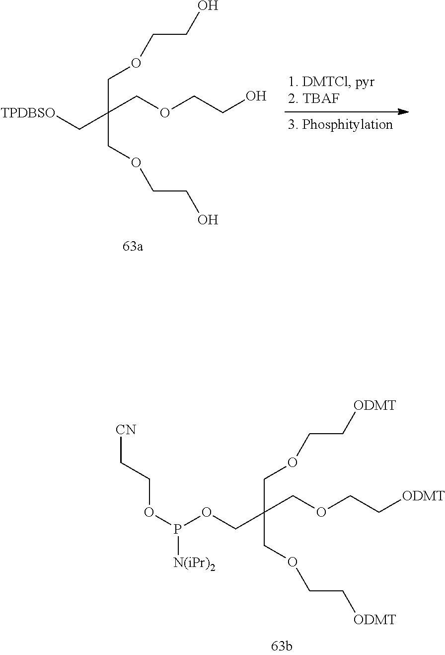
C(C(COCCO)(COCCO)COCCO)[TPDBSO].C(C(COCC[ODMT])(COCC[ODMT])COCC[ODMT])OP(OCC[CN])[N(iPr)2]
